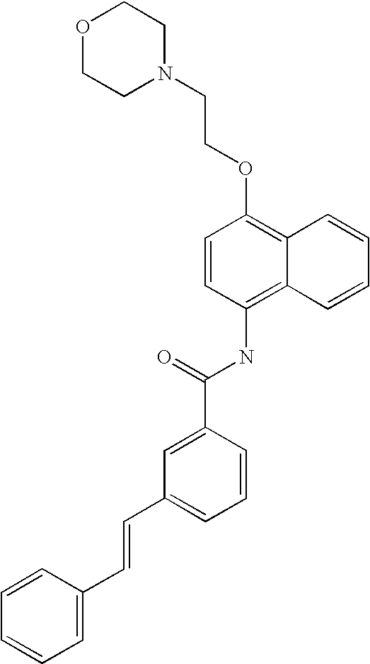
O1CCN(CCOC2=C3C(=C(NC(C4=CC(C=CC5=CC=CC=C5)=CC=C4)=O)C=C2)C=CC=C3)CC1
